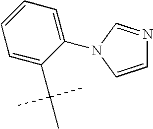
C1=CN(C2=CC=CC=C2C(C)(C)C)C=N1
